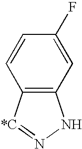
C12=C(NN=[*C]1)C=C(F)C=C2
